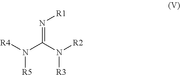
N(=C(N([R2])[R3])N([R4])[R5])[R1]
